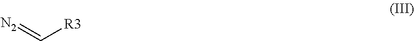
[N2]=C[R3]
